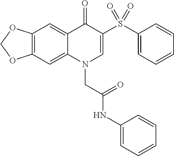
C12=C(C=C3C(=C1)C(=O)C(S(C1=CC=CC=C1)(=O)=O)=CN3CC(NC1=CC=CC=C1)=O)OCO2
